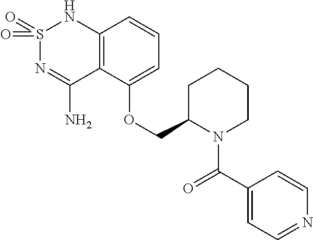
C12=C(C(OCC3N(C(C4=CC=NC=C4)=O)CCCC3)=CC=C1)C(N)=NS(=O)(=O)N2
